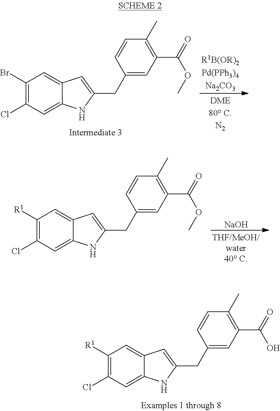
C1([R1])=C(Cl)C=C2C(=C1)C=C(CC1=CC(C(O)=O)=C(C)C=C1)N2.[NaOH].C1([R1])=C(Cl)C=C2C(=C1)C=C(CC1=CC(C(OC)=O)=C(C)C=C1)N2.C1(Br)=C(Cl)C=C2C(=C1)C=C(CC1=CC(C(OC)=O)=C(C)C=C1)N2
